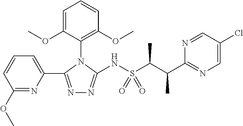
N1=C(C2=CC=CC(OC)=N2)N(C2=C(OC)C=CC=C2OC)C(NS(C(C(C2=NC=C(Cl)C=N2)C)C)(=O)=O)=N1
